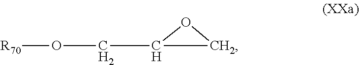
C1OC1CO[R70]
